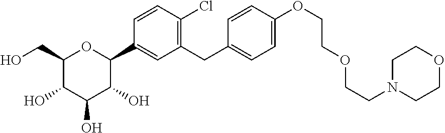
C1(CO)C(O)C(O)C(O)C(C2=CC(CC3=CC=C(OCCOCCN4CCOCC4)C=C3)=C(Cl)C=C2)O1
